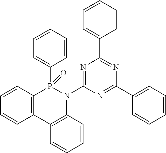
C12=C(C=CC=C1)P(=O)(C1=CC=CC=C1)N(C1=NC(C3=CC=CC=C3)=NC(C3=CC=CC=C3)=N1)C1=C2C=CC=C1
